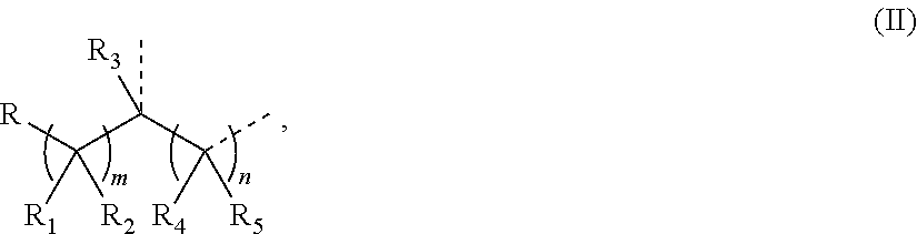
[R]C(C(C(C)([R4])[R5])([R3])C)([R1])[R2]
